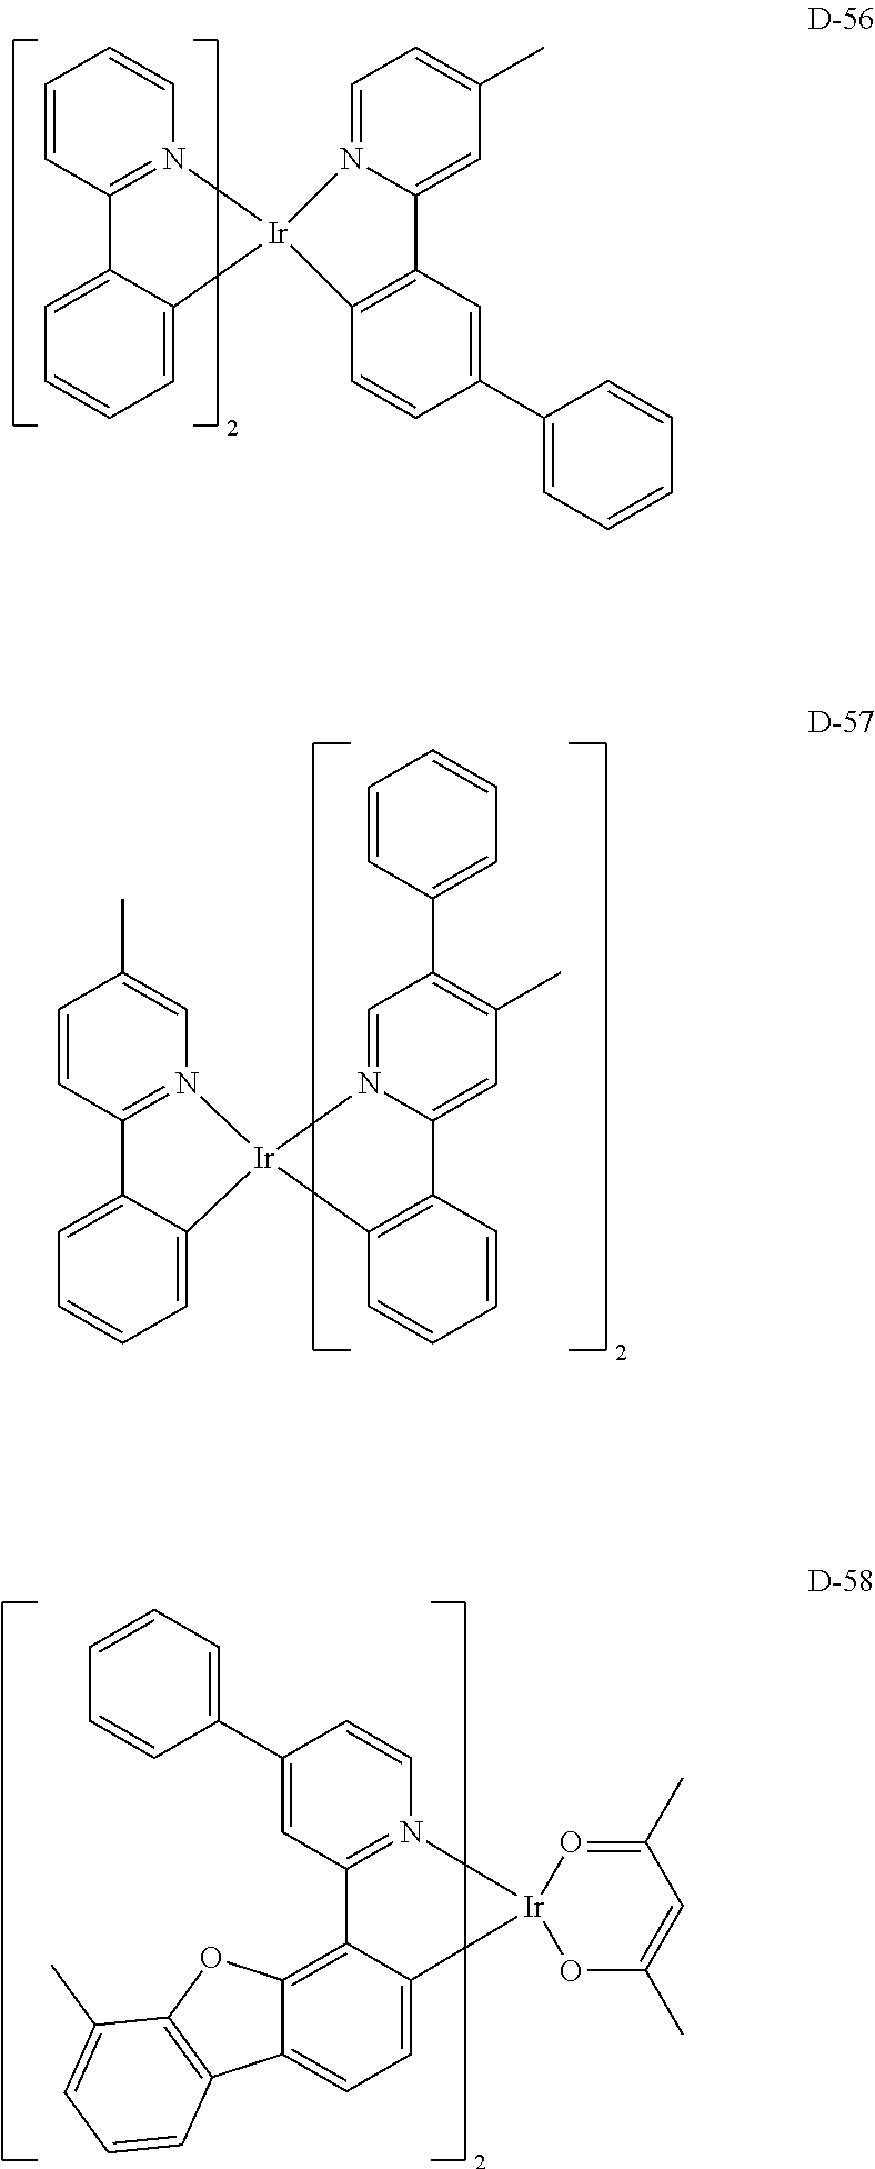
C12=C3C(=CC=C1C1=C(O2)C(C)=CC=C1)[Ir]1(N2=C3C=C(C3=CC=CC=C3)C=C2)OC(C)=CC(C)=O1.C1=C2C(=CC=C1)[Ir]1(N3=C2C=CC=C3)C2=C(C=C(C3=CC=CC=C3)C=C2)C2=CC(C)=CC=N21.C1=C2C(=CC=C1)[Ir]1(N3=C2C=CC(C)=C3)C2=C(C=CC=C2)C2=CC(C)=C(C3=CC=CC=C3)C=N21
